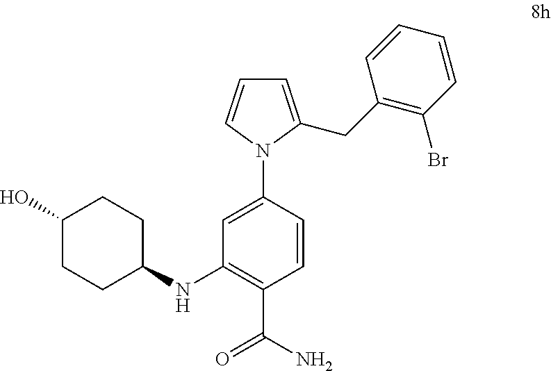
C1=C(CC2=C(Br)C=CC=C2)N(C2=CC(NC3CCC(O)CC3)=C(C(N)=O)C=C2)C=C1
